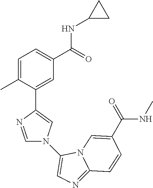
C1=C(C)C(C2=CN(C3=CN=C4N3C=C(C(NC)=O)C=C4)C=N2)=CC(C(=O)NC2CC2)=C1
